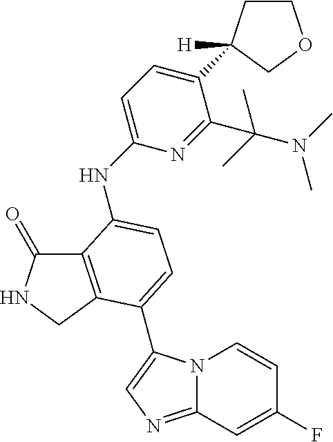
C12=C(CNC1=O)C(C1=CN=C3N1C=CC(F)=C3)=CC=C2NC1=CC=C(C2([H])CCOC2)C(C(N(C)C)(C)C)=N1
